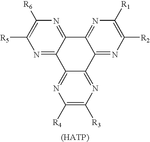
N1=C2C(=NC([R6])=C1[R5])C1=NC([R1])=C([R2])N=C1C1=NC([R3])=C([R4])N=C21
